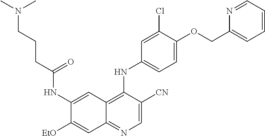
C1=C([CN])C(NC2=CC=C(OCC3=CC=CC=N3)C(Cl)=C2)=C2C(=N1)C=C([EtO])C(NC(CCCN(C)C)=O)=C2
